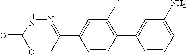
N1C(=O)OCC(C2=CC(F)=C(C3=CC(N)=CC=C3)C=C2)=N1
